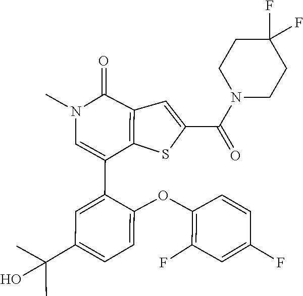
C1(F)=C(OC2=CC=C(C(C)(C)O)C=C2C2=CN(C)C(=O)C3=C2SC(C(N2CCC(F)(F)CC2)=O)=C3)C=CC(F)=C1
